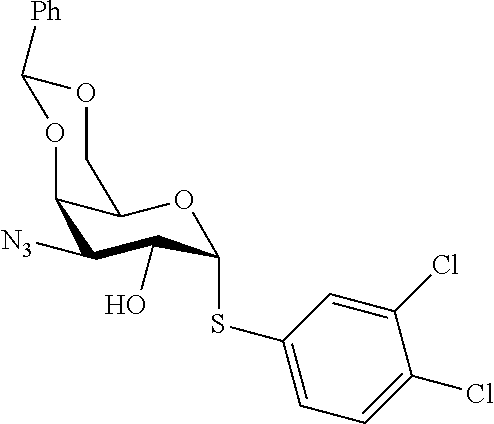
C1OC([Ph])OC2C([N3])C(O)C(SC3=CC=C(Cl)C(Cl)=C3)OC12
